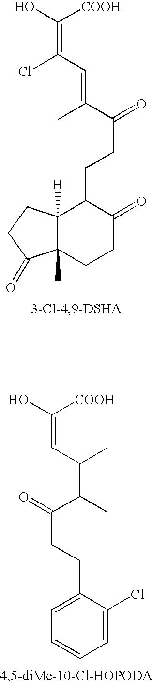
ClC(C=C(C)C(=O)CCC1C2([H])C(C)(CCC1=O)C(=O)CC2)=C([COOH])O.C(C(=C(C=C([COOH])O)C)C)(=O)CCC1=CC=CC=C1Cl
